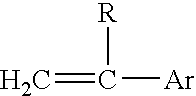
C=C([R])[Ar]
